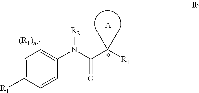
C1([(R1)n-1])=C([R1])C=CC(N(C(=O)C([R4])(C)C)[R2])=C1.[A]
